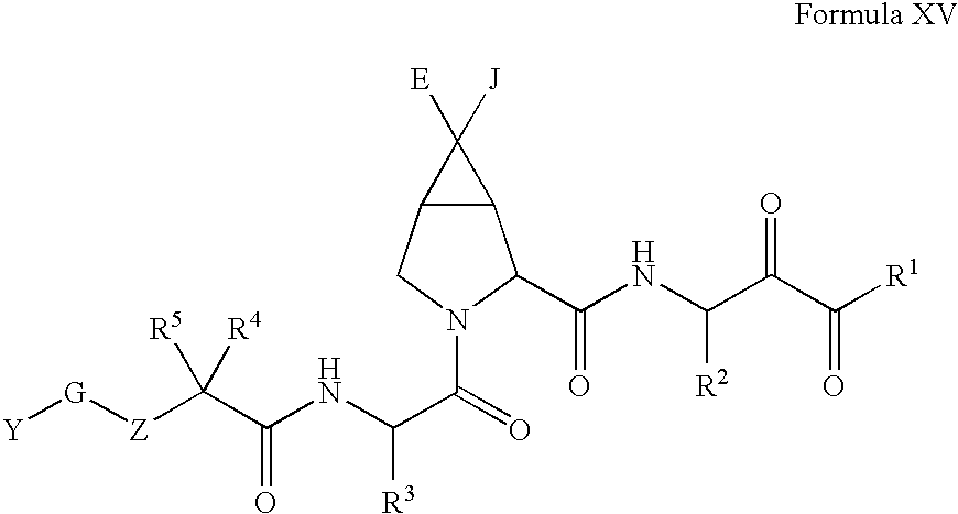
[Y][G][Z]C(C(NC(C(=O)N1C(C(NC(C(C([R1])=O)=O)[R2])=O)C2C(C1)C2([E])[J])[R3])=O)([R5])[R4]
